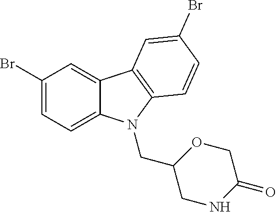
C12=CC(Br)=CC=C1N(CC1CNC(=O)CO1)C1=C2C=C(Br)C=C1
